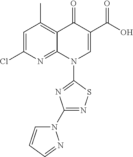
C12=C(C)C=C(Cl)N=C1N(C1=NC(N3C=CC=N3)=NS1)C=C(C(=O)O)C2=O
